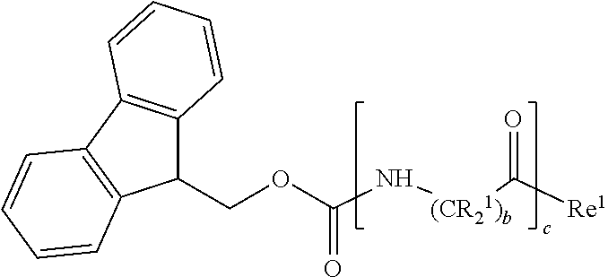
N([(CR21)b]C(=O)[Re1])C(OCC1C2=C(C3=C1C=CC=C3)C=CC=C2)=O
